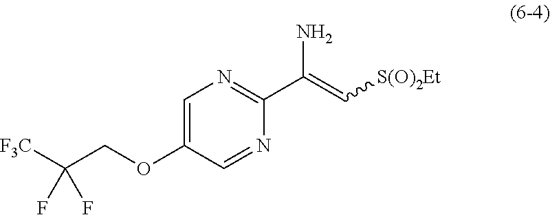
C1=C(OCC([F3C])(F)F)C=NC(C(=C[S(O)2Et])N)=N1
